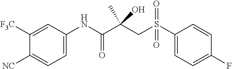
C1([F3C])=CC(NC(C(CS(C2=CC=C(F)C=C2)(=O)=O)(C)O)=O)=CC=C1[NC]
